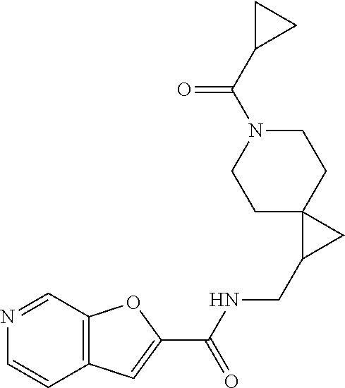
C12=C(C=NC=C1)OC(C(NCC1CC13CCN(C(=O)C1CC1)CC3)=O)=C2
